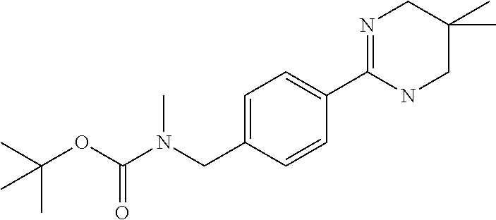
C1=C(CN(C(OC(C)(C)C)=O)C)C=CC(C2=NCC(C)(C)CN2)=C1
